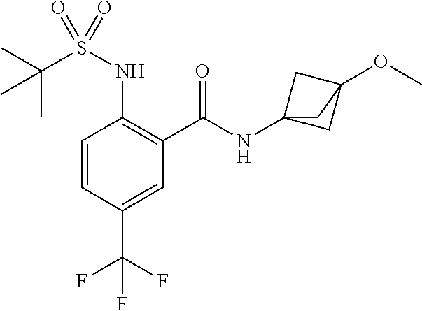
C1=CC(C(F)(F)F)=CC(C(=O)NC23CC(OC)(C2)C3)=C1NS(C(C)(C)C)(=O)=O
